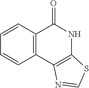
C1=CC2=C(C=C1)C1=C(NC2=O)SC=N1
